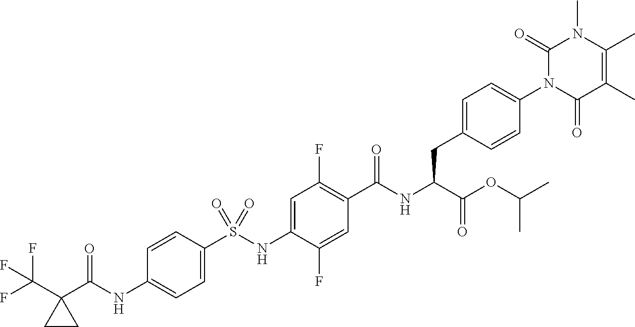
C1=C(S(NC2=CC(F)=C(C(NC(C(=O)OC(C)C)CC3=CC=C(N4C(=O)C(C)=C(C)N(C)C4=O)C=C3)=O)C=C2F)(=O)=O)C=CC(NC(C2(C(F)(F)F)CC2)=O)=C1
